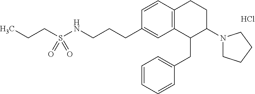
C1(CCCNS(CCC)(=O)=O)=CC2=C(CCC(N3CCCC3)C2CC2=CC=CC=C2)C=C1.Cl
